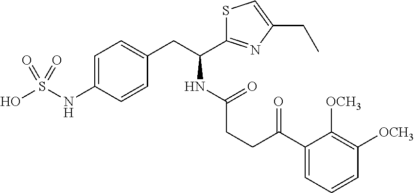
C(NC(C1=NC(CC)=CS1)CC1=CC=C(NS(O)(=O)=O)C=C1)(=O)CCC(C1=CC=CC([OCH3])=C1[OCH3])=O
